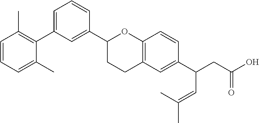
C1(C2CCC3=C(O2)C=CC(C(CC(O)=O)C=C(C)C)=C3)=CC(C2=C(C)C=CC=C2C)=CC=C1
